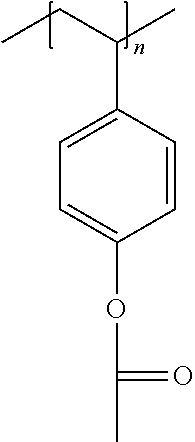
C1=CC(C(CC)C)=CC=C1OC(=O)C
